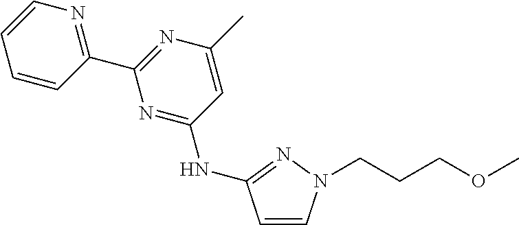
C1=CN(CCCOC)N=C1NC1=NC(C2=NC=CC=C2)=NC(C)=C1
